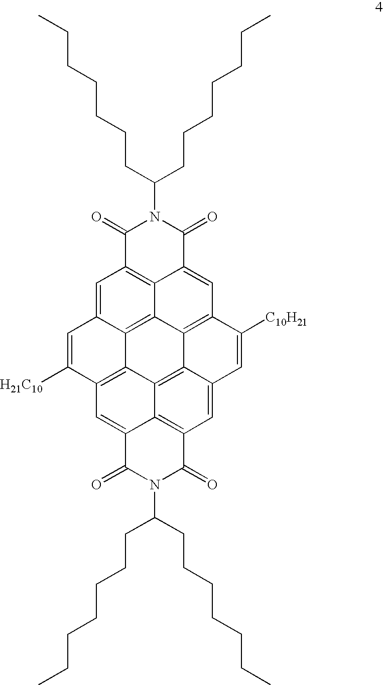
C(N1C(=O)C2=C3C(=CC4=C5C3=C3C(=C2)C=C([H21C10])C2=C3C3=C5C(=CC5=C3C(=C2)C(=O)N(C(CCCCCCC)CCCCCCC)C5=O)C=C4[C10H21])C1=O)(CCCCCCC)CCCCCCC
